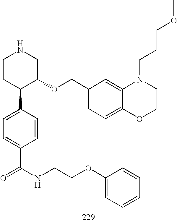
C1CC(C2=CC=C(C(NCCOC3=CC=CC=C3)=O)C=C2)C(OCC2=CC=C3C(=C2)N(CCCOC)CCO3)CN1
